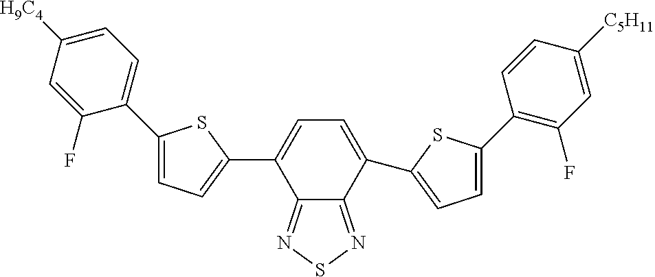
C12=NSN=C1C(C1=CC=C(C3=C(F)C=C([C5H11])C=C3)S1)=CC=C2C1=CC=C(C2=CC=C([H9C4])C=C2F)S1
